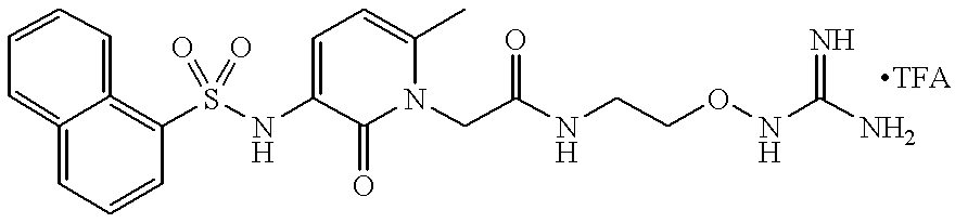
S(NC1=CC=C(C)N(CC(NCCONC(N)=N)=O)C1=O)(=O)(=O)C1=C2=CC=CC=C2=CC=C1.[TFA]
